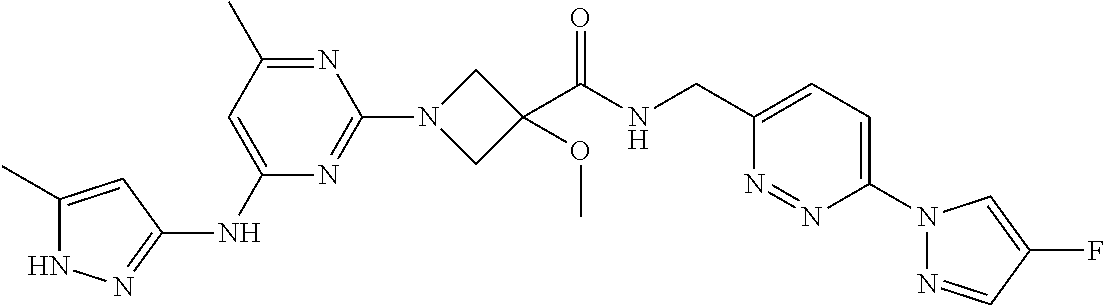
N1C(C)=CC(NC2=CC(C)=NC(N3CC(C(NCC4=CC=C(N5N=CC(F)=C5)N=N4)=O)(OC)C3)=N2)=N1
